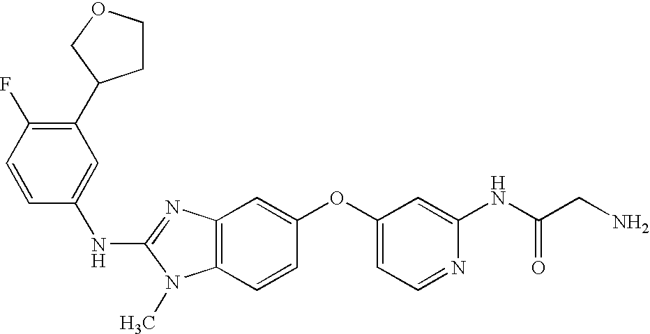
N(C1=NC2=C(N1C)C=CC(OC1=CC=NC(NC(CN)=O)=C1)=C2)C1=CC(C2CCOC2)=C(F)C=C1
